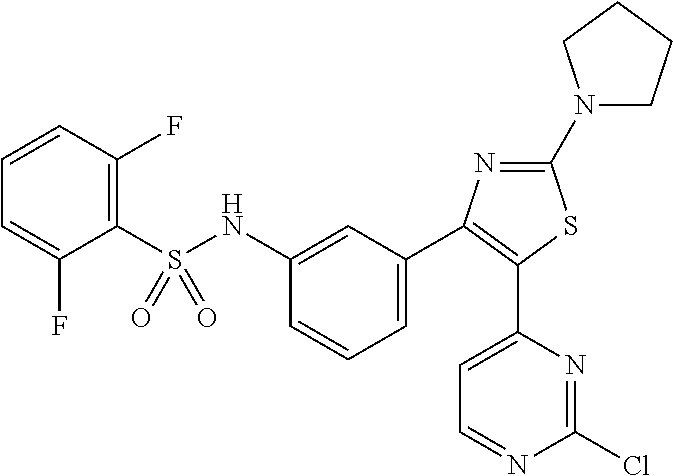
C1=C(F)C(S(=O)(NC2=CC(C3=C(C4=CC=NC(Cl)=N4)SC(N4CCCC4)=N3)=CC=C2)=O)=C(F)C=C1
